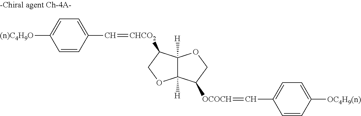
C1=CC([OC4H9(n)])=CC=C1C=[OCOCH]C1C2([H])C([H])(OC1)C([CHCO2]=CC1=CC=C([(n)C4H9O])C=C1)CO2
